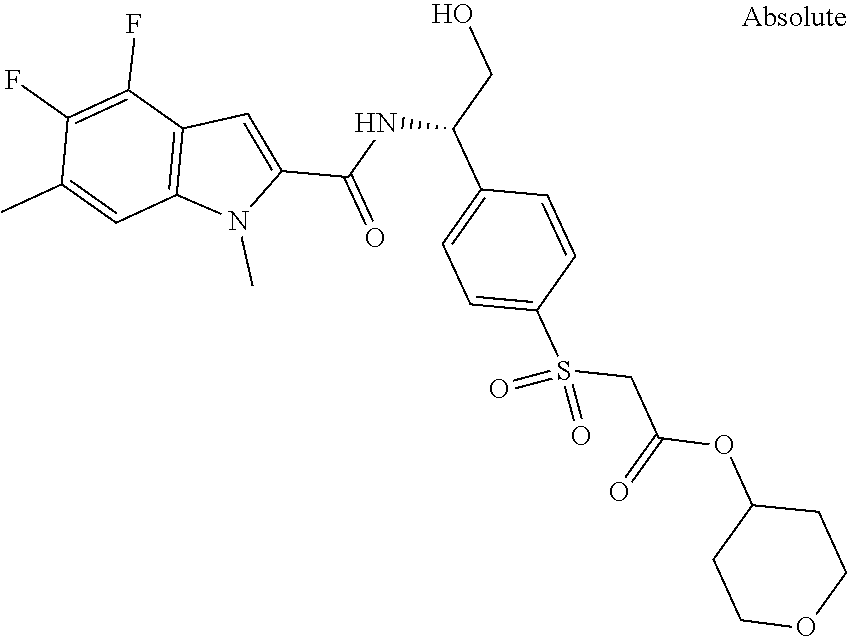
C1(F)=C(F)C2=C(C=C1C)N(C)C(C(NC(C1=CC=C(S(CC(OC3CCOCC3)=O)(=O)=O)C=C1)CO)=O)=C2
